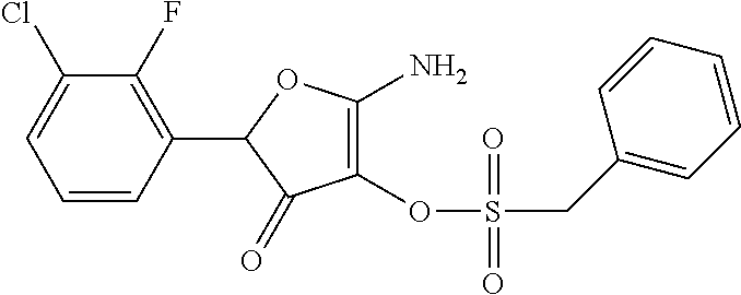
C1(OS(=O)(CC2=CC=CC=C2)=O)=C(N)OC(C2=C(F)C(Cl)=CC=C2)C1=O
